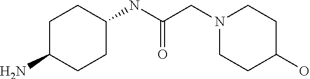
C1C(N)CCC(NC(=O)CN2CCC(O)CC2)C1
